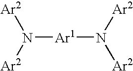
N([Ar1]N([Ar2])[Ar2])([Ar2])[Ar2]
